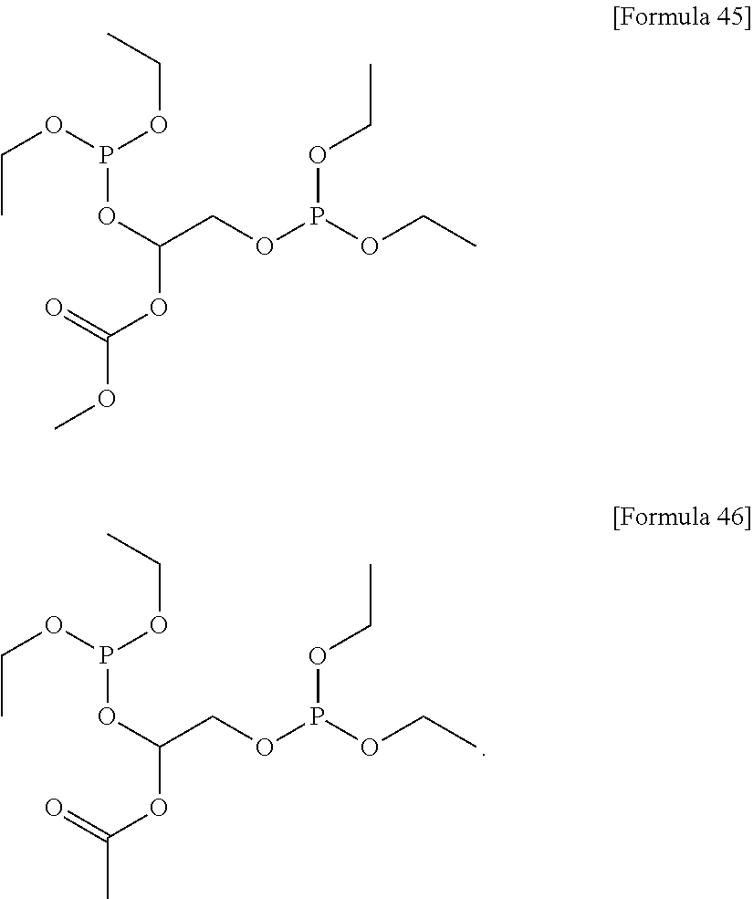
C(C)OP(OC(COP(OCC)OCC)OC(=O)C)OCC.C(C)OP(OC(COP(OCC)OCC)OC(=O)OC)OCC
